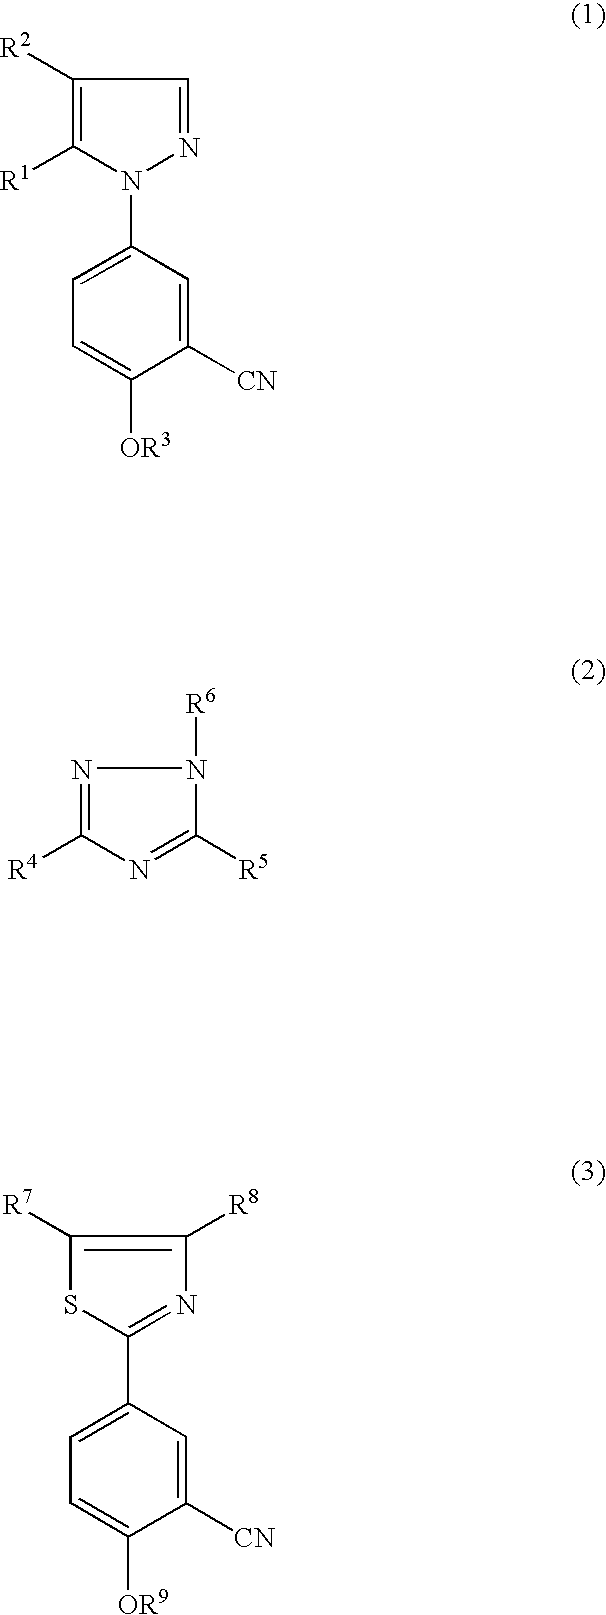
C1([CN])=CC(N2C([R1])=C([R2])C=N2)=CC=C1[OR3].N1([R6])C([R5])=NC([R4])=N1.C1([CN])=CC(C2=NC([R8])=C([R7])S2)=CC=C1[OR9]
